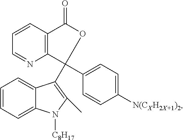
C12=C(N=CC=C1)C(C1=C(C)N([C8H17])C3=CC=CC=C31)(C1=CC=C([N(CXH2X+1)2])C=C1)OC2=O
